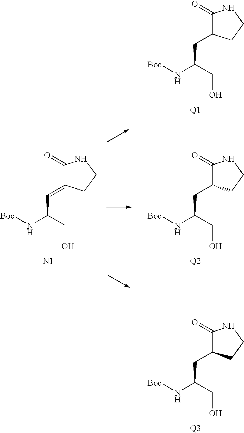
[Boc]NC(CO)CC1C(=O)NCC1.[Q1].[Boc]NC(CO)C=C1C(=O)NCC1.[N1].[Boc]NC(CO)CC1C(=O)NCC1.[Q2].[Boc]NC(CO)CC1C(=O)NCC1.[Q3]
